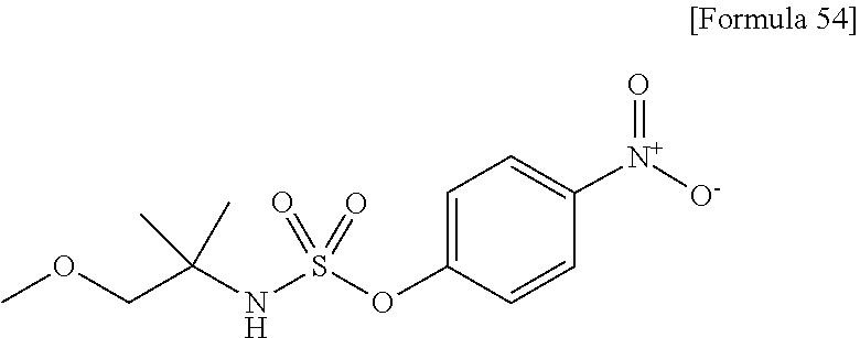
[O-][N+](C1=CC=C(OS(=O)(=O)NC(COC)(C)C)C=C1)=O
